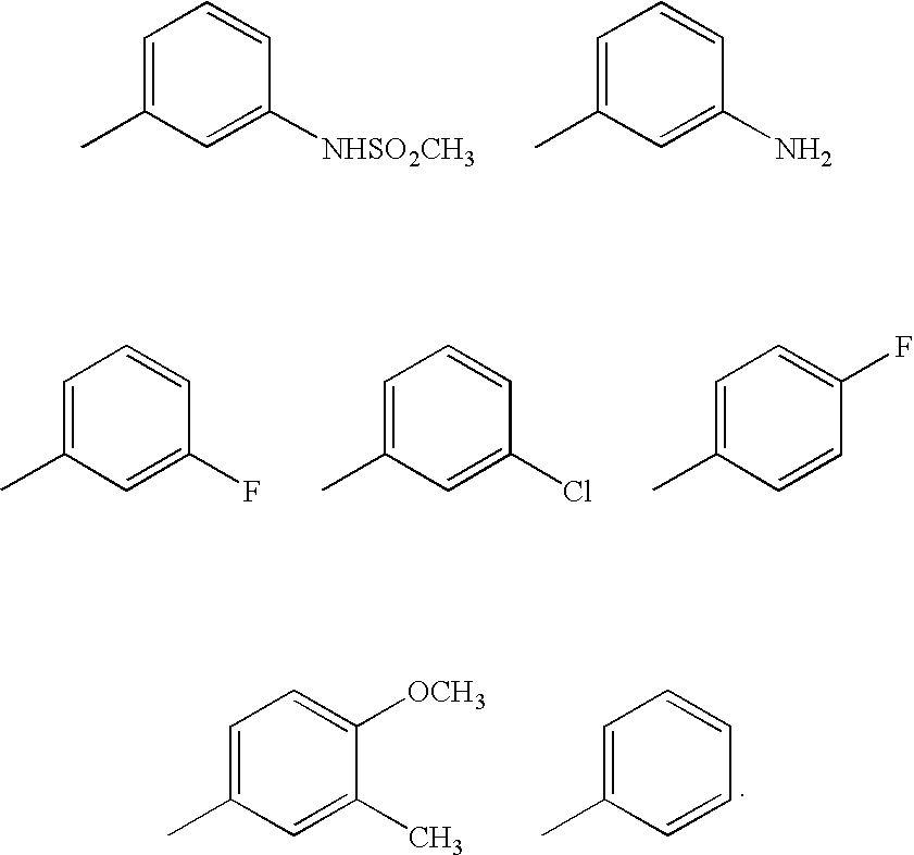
C1=C(C)C=C([NHSO2CH3])C=C1.C1=C(C)C=C(N)C=C1.C1=C(C)C=C(F)C=C1.C1=C(C)C=C(Cl)C=C1.C1=C(C)C=CC(F)=C1.C1=C(C)C=C(C)C([OCH3])=C1.C1=C(C)C=CC=C1
